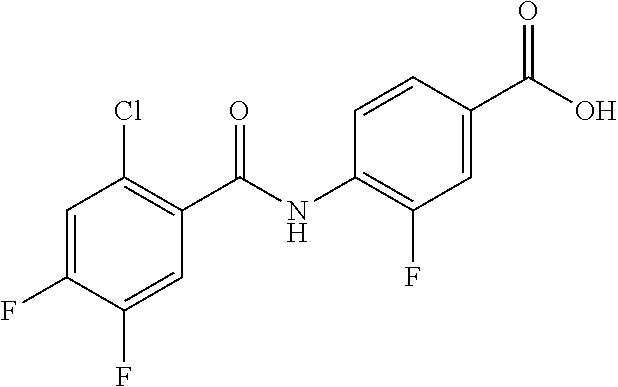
C1=C(F)C(F)=CC(C(NC2=C(F)C=C(C(O)=O)C=C2)=O)=C1Cl
